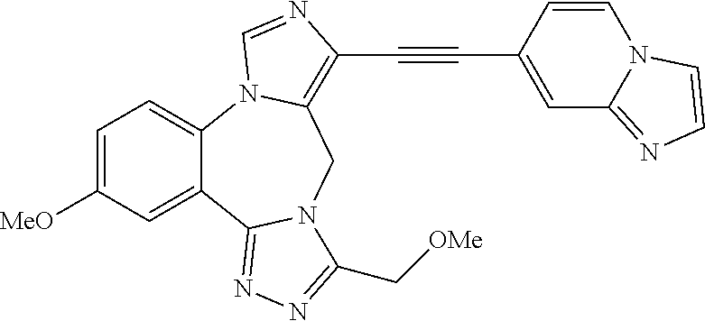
C1=C([MeO])C=C2C(=C1)N1C(=C(C#CC3=CC4=NC=CN4C=C3)N=C1)CN1C2=NN=C1C[OMe]
